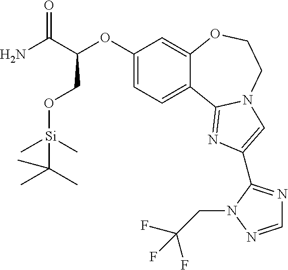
C1(OC(C(N)=O)CO[Si](C)(C)C(C)(C)C)=CC=C2C(=C1)OCCN1C2=NC(C2=NC=NN2CC(F)(F)F)=C1
